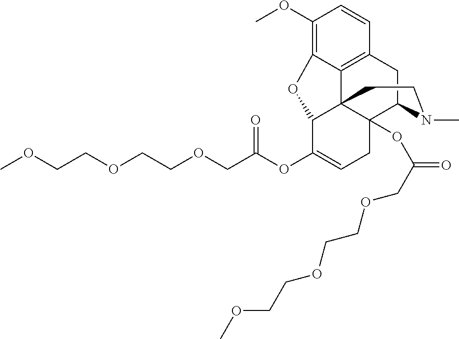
C1(OC)=C2C3=C(C=C1)CC1C4(OC(=O)COCCOCCOC)C3(C(C(OC(COCCOCCOC)=O)=CC4)O2)CCN1C
